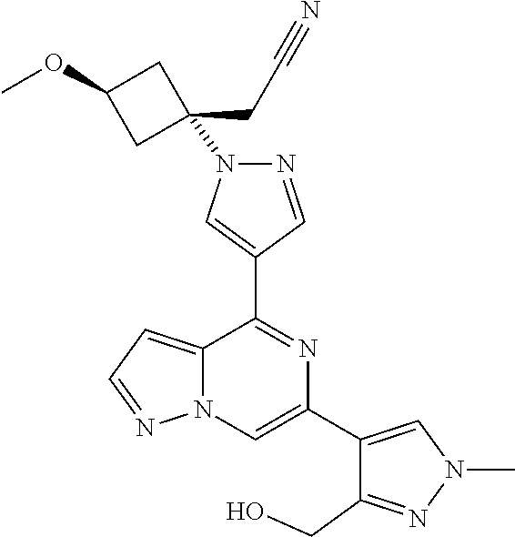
C12=CC=NN1C=C(C1=CN(C)N=C1CO)N=C2C1=CN(C2(CC#N)CC(OC)C2)N=C1
